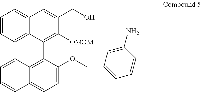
C1=CC=C2C(=C1)C=C(CO)C([OMOM])=C2C1=C2C(=CC=C1OCC1=CC=CC(N)=C1)C=CC=C2
